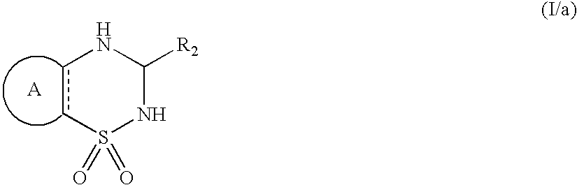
C1([R2])NS(=O)(=O)ccN1.[A]
